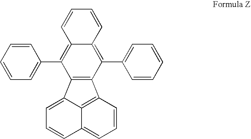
C1=CC=CC=C1C1=C2C(=C(C3=CC=CC=C3)C3=C1C1=CC=CC4=CC=CC3=C41)C=CC=C2
